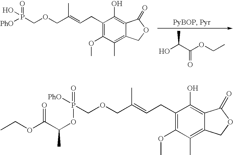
C1(CC=C(COCP(=O)(OC(C(=O)OCC)C)[PhO])C)=C(OC)C(C)=C2C(=C1O)C(=O)OC2.C1(CC=C(COCP(=O)([PhO])O)C)=C(OC)C(C)=C2C(=C1O)C(=O)OC2.OC(C(=O)OCC)C
